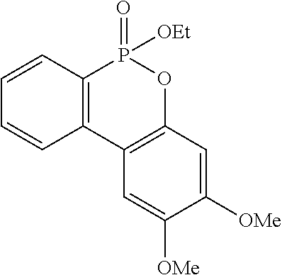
C1=CC2=C(C=C1)P(=O)([OEt])OC1=C2C=C([OMe])C([OMe])=C1
